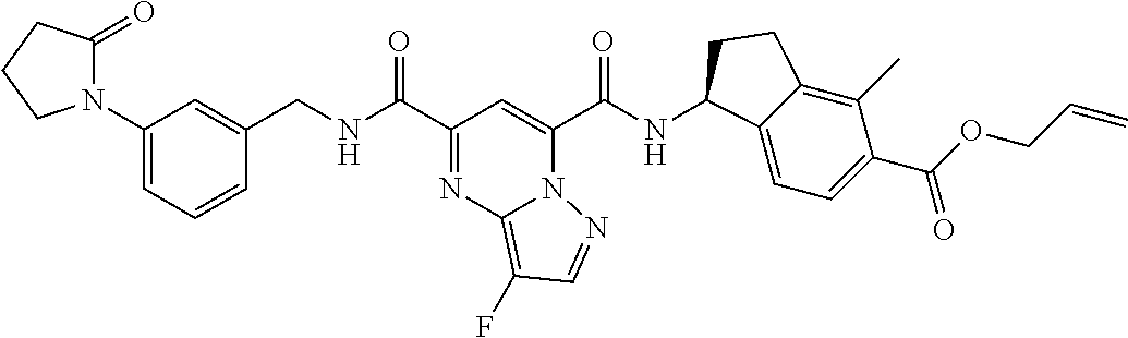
C(C1=NC2=C(F)C=NN2C(C(NC2C3=CC=C(C(=O)OCC=C)C(C)=C3CC2)=O)=C1)(=O)NCC1=CC(N2C(=O)CCC2)=CC=C1
